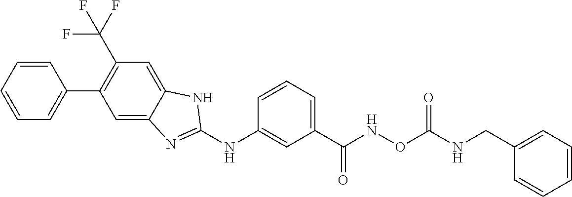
C1=CC=CC=C1C1=C(C(F)(F)F)C=C2C(=C1)N=C(NC1=CC(C(NOC(NCC3=CC=CC=C3)=O)=O)=CC=C1)N2
